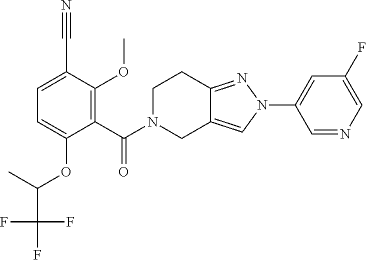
C1(C#N)=CC=C(OC(C(F)(F)F)C)C(C(=O)N2CCC3=NN(C4=CC(F)=CN=C4)C=C3C2)=C1OC
